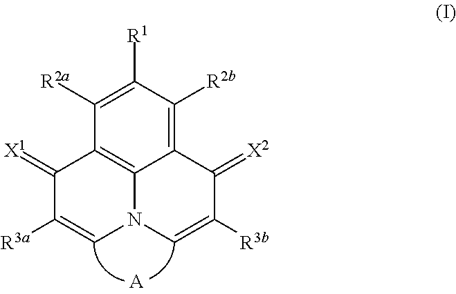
C1([R2a])=C([R1])C([R2b])=C2C3=C1C(=[X1])C([R3a])=CN3C=C([R3b])C2=[X2].[A]
